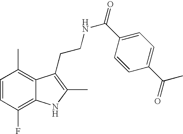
C1=CC(F)=C2C(=C1C)C(CCNC(=O)C1=CC=C(C(=O)C)C=C1)=C(C)N2
